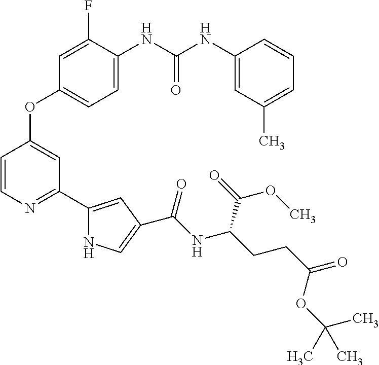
C1=C(F)C(NC(NC2=CC(C)=CC=C2)=O)=CC=C1OC1=CC(C2=CC(C(NC(CCC(=O)OC(C)(C)C)C(=O)OC)=O)=CN2)=NC=C1
